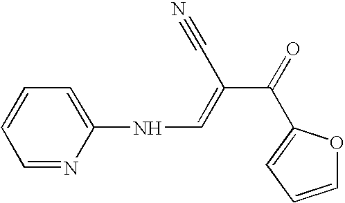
C1=NC(NC=C(C(=O)C2=CC=CO2)C#N)=CC=C1
